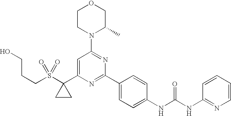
C1(C2=CC(N3C(C)COCC3)=NC(C3=CC=C(NC(=O)NC4=NC=CC=C4)C=C3)=N2)(S(CCCO)(=O)=O)CC1
